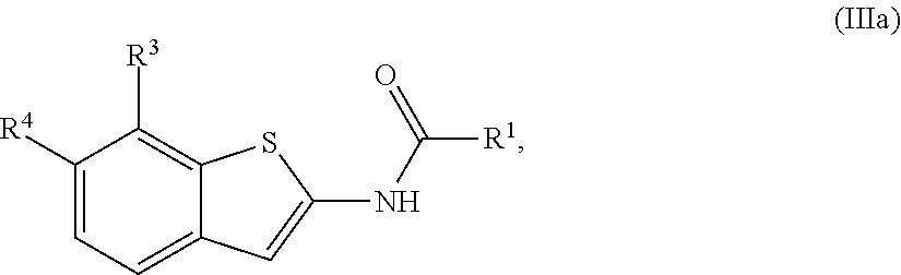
C1([R4])=CC=C2C(=C1[R3])SC(NC(=O)[R1])=C2
